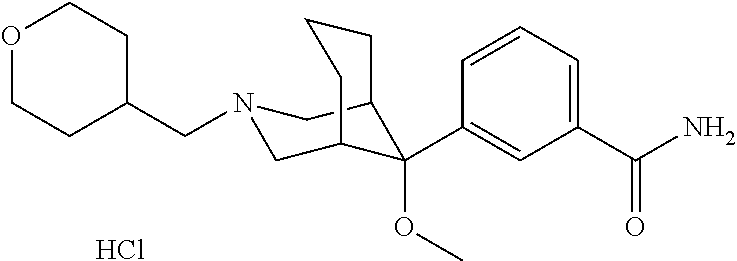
C1(C(N)=O)=CC=CC(C2(OC)C3CN(CC4CCOCC4)CC2CCC3)=C1.Cl
